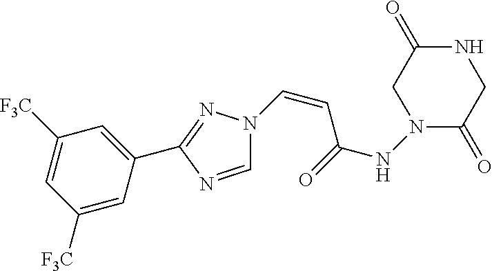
C(=CC(NN1C(=O)CNC(=O)C1)=O)N1C=NC(C2=CC([F3C])=CC([F3C])=C2)=N1
